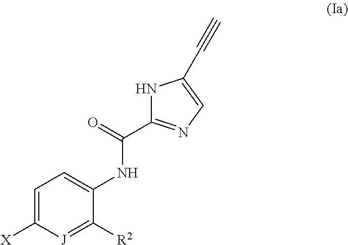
C1=C([X])[J]=C([R2])C(NC(=O)C2=NC=C(C#C)N2)=C1
